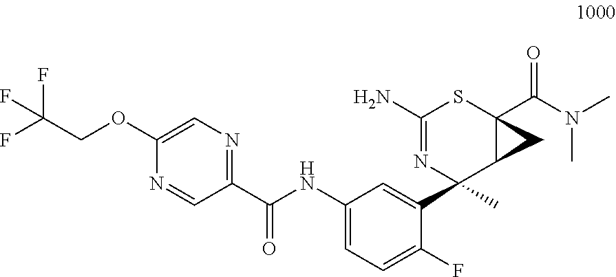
C1(C(NC2=CC=C(F)C(C3(C)C4C(C(=O)N(C)C)(SC(N)=N3)C4)=C2)=O)=NC=C(OCC(F)(F)F)N=C1
